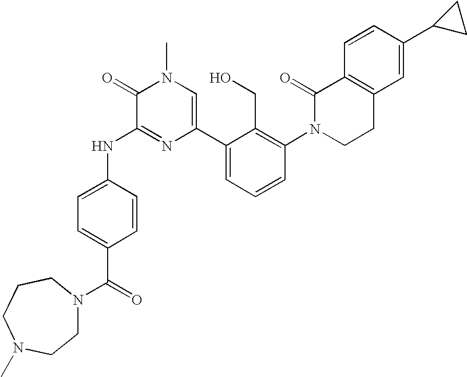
N(C1=NC(C2=CC=CC(N3CCC4=C(C3=O)C=CC(C3CC3)=C4)=C2CO)=CN(C)C1=O)C1=CC=C(C(=O)N2CCN(C)CCC2)C=C1
